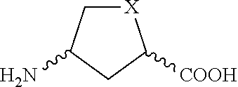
[X]1CC(N)CC1[COOH]
